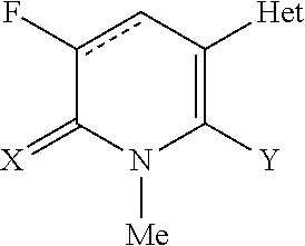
c1(F)cC([Het])=C([Y])N([Me])C1=[X]
